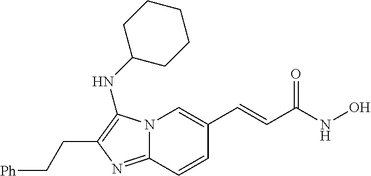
N12C(=NC(CC[Ph])=C1NC1CCCCC1)C=CC(C=CC(NO)=O)=C2
